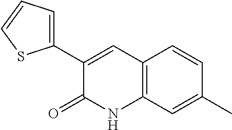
C12=C(C=C(C)C=C1)NC(=O)C(C1=CC=CS1)=C2
